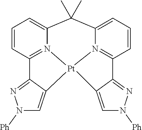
N1([Ph])C=C2C(=N1)C1=N3C(=CC=C1)C(C)(C)C1=CC=CC4=N1[Pt]23C1=CN([Ph])N=C14
